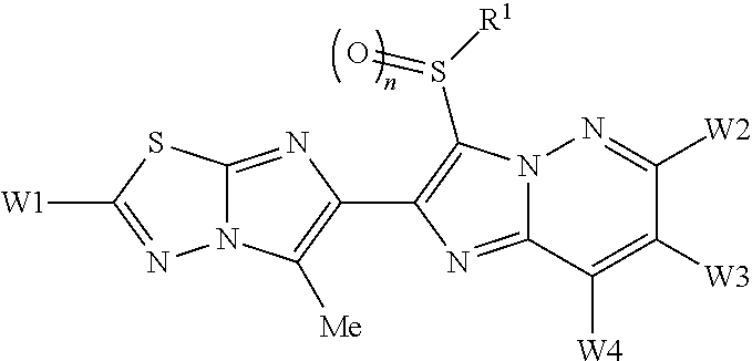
N12C(=NC(C3=C(S([R1])=O)N4C(=N3)C([W4])=C([W3])C([W2])=N4)=C1[Me])SC([W1])=N2
